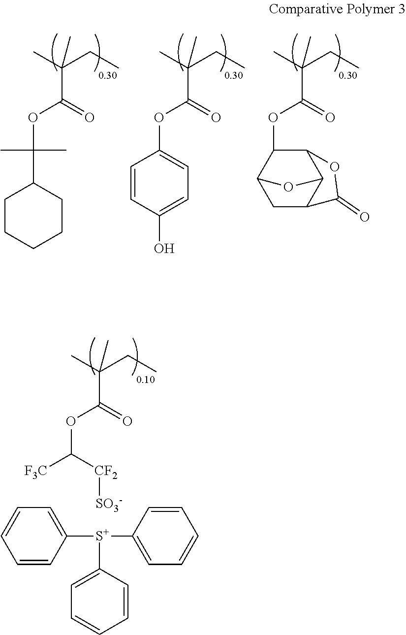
CC(CC)(C)C(=O)OC(C1CCCCC1)(C)C.CC(CC)(C)C(=O)OC1=CC=C(O)C=C1.CC(CC)(C)C(=O)OC1C2C3C(CC1O3)C(=O)O2.CC(CC)(C)C(=O)OC([F3C])[CF2][SO3-].[S+](C1=CC=CC=C1)(C1=CC=CC=C1)C1=CC=CC=C1
